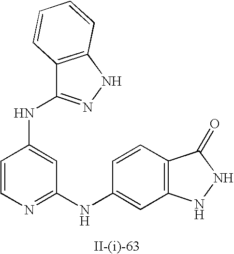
C1=CN=C(NC2=CC3=C(C=C2)C(=O)NN3)C=C1NC1=NNC2=C1C=CC=C2
